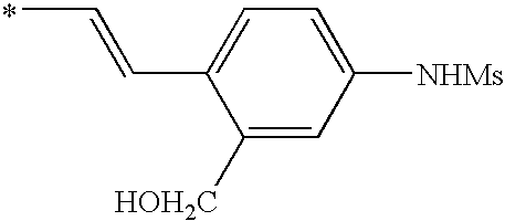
CC=CC1=CC=C([NHMs])C=C1[HOH2C]
